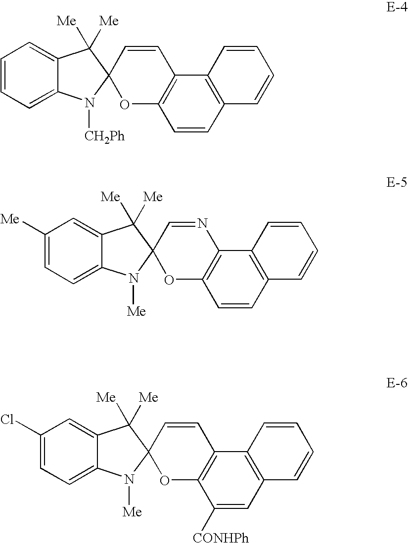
C1=CC=C2C(=C1)C([Me])([Me])C1(N2[CH2Ph])OC2=C(C=C1)C1=C(C=C2)C=CC=C1.C1([Me])=CC=C2C(=C1)C([Me])([Me])C1(N2[Me])OC2=C(N=C1)C1=C(C=C2)C=CC=C1.C1(Cl)=CC=C2C(=C1)C([Me])([Me])C1(N2[Me])OC2=C(C=C1)C1=C(C=C2[CONHPh])C=CC=C1
